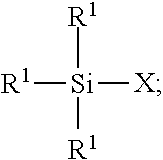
[R1][Si]([R1])([X])[R1]
